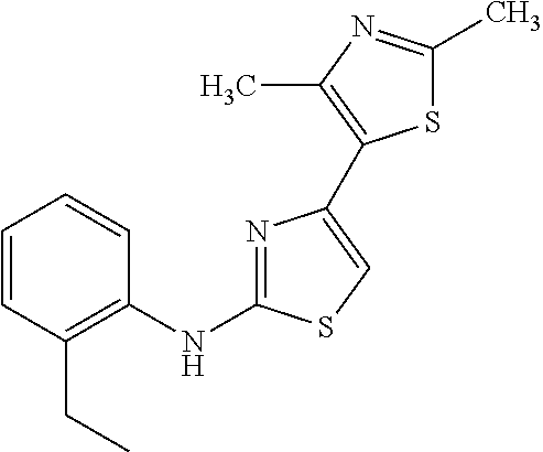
C1=CC(CC)=C(NC2=NC(C3=C(C)N=C(C)S3)=CS2)C=C1
